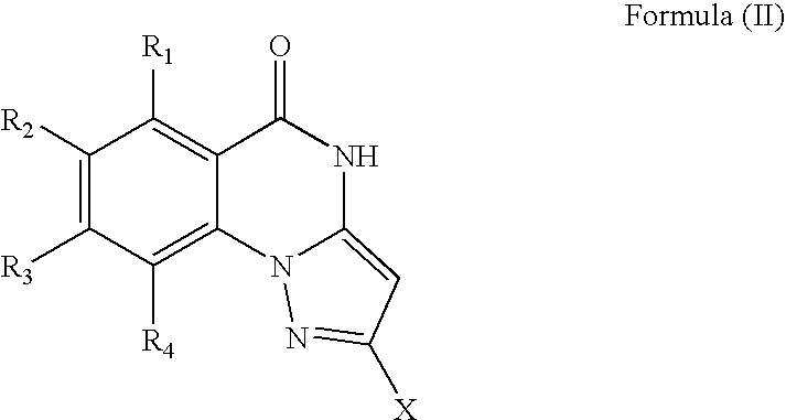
C1([R2])=C([R3])C([R4])=C2C(=C1[R1])C(=O)NC1=CC([X])=NN21
